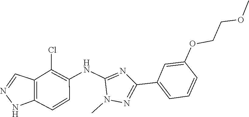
N1N=CC2=C1C=CC(NC1=NC(C3=CC=CC(OCCOC)=C3)=NN1C)=C2Cl
